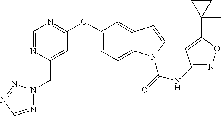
C1(OC2=NC=NC(CN3N=CN=N3)=C2)=CC=C2C(=C1)C=CN2C(=O)NC1=NOC(C2(C)CC2)=C1
